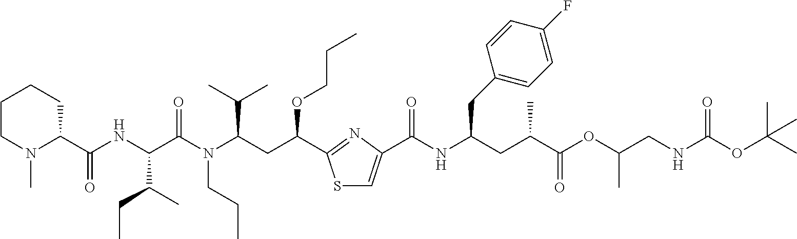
C1CN(C)C(C(=O)NC(C(CC)C)C(N(CCC)C(C(C)C)CC(OCCC)C2=NC(C(NC(CC3=CC=C(F)C=C3)CC(C)C(=O)OC(CNC(=O)OC(C)(C)C)C)=O)=CS2)=O)CC1
